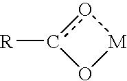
O1[M]oc1[R]
